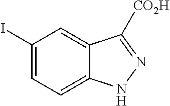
C1(I)=CC=C2C(=C1)C([CO2H])=NN2
